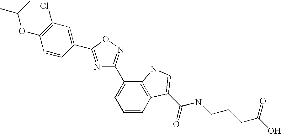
N1=C(C2=CC(Cl)=C(OC(C)C)C=C2)ON=C1C1=CC=CC2=C1NC=C2C(NCCCC(O)=O)=O
